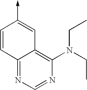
C1=CC2=NC=NC(N(CC)CC)=C2C=C1->C
